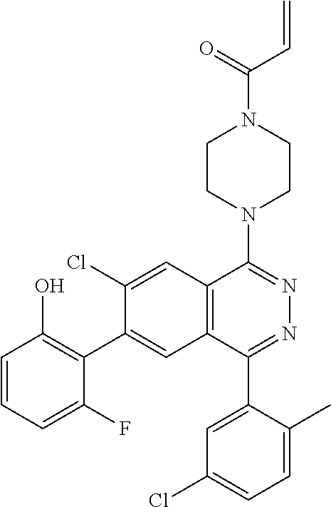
C12=C(C=C(C3=C(O)C=CC=C3F)C(Cl)=C1)C(C1=CC(Cl)=CC=C1C)=NN=C2N1CCN(C(C=C)=O)CC1
